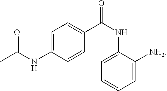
CC(NC1=CC=C(C(NC2=CC=CC=C2[NH2])=O)C=C1)=O
